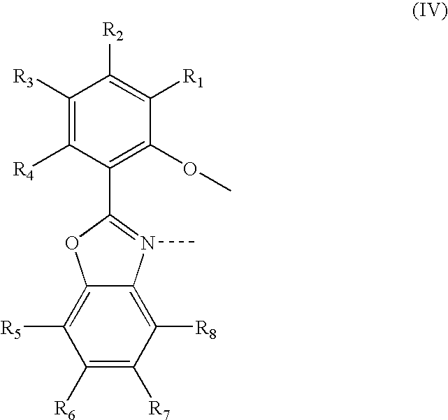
C1([R3])=C([R4])C(C2=N(C)C3=C([R8])C([R7])=C([R6])C([R5])=C3O2)=C(OC)C([R1])=C1[R2]
